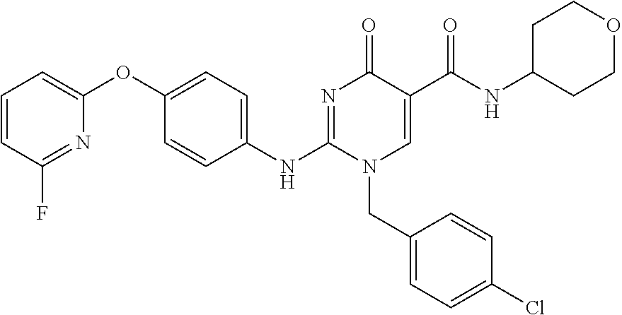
C1=CC(F)=NC(OC2=CC=C(NC3=NC(=O)C(C(NC4CCOCC4)=O)=CN3CC3=CC=C(Cl)C=C3)C=C2)=C1
